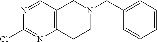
N1=CC2=C(N=C1Cl)CCN(CC1=CC=CC=C1)C2
